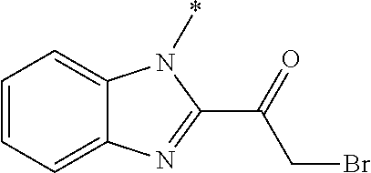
C1=CC=C2C(=C1)N(*)C(C(=O)CBr)=N2
